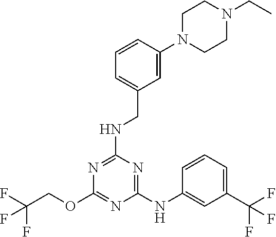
C1(NC2=CC(C(F)(F)F)=CC=C2)=NC(NCC2=CC=CC(N3CCN(CC)CC3)=C2)=NC(OCC(F)(F)F)=N1
